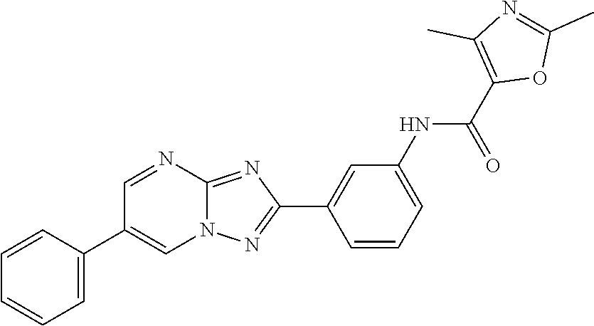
C1=CC=C(NC(C2=C(C)N=C(C)O2)=O)C=C1C1=NN2C(=N1)N=CC(C1=CC=CC=C1)=C2
